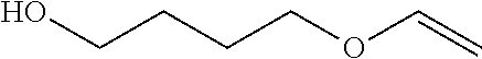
C(COC=C)CCO
